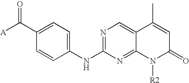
[A]C(=O)C1=CC=C(NC2=NC=C3C(=N2)N([R2])C(=O)C=C3C)C=C1
